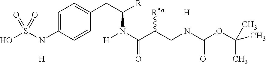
C1=C(N(S(O)(=O)=O)[H])C=CC(CC([R])N(C(=O)C([R5a])CN([H])C(=O)OC(C)(C)C)[H])=C1
